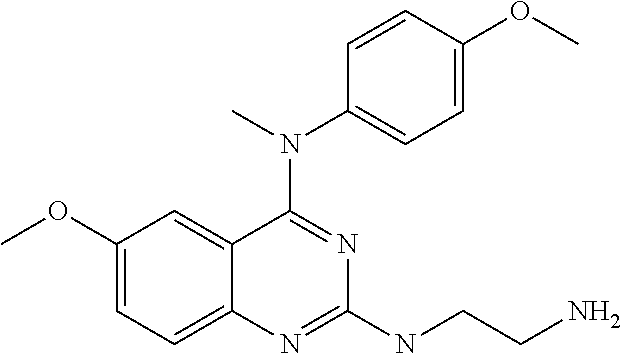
C1(OC)=CC=C2C(=C1)C(N(C)C1=CC=C(OC)C=C1)=NC(NCCN)=N2
